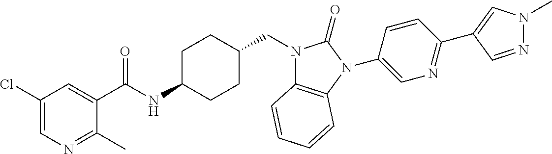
C1(Cl)=CN=C(C)C(C(NC2CCC(CN3C4=C(N(C5=CN=C(C6=CN(C)N=C6)C=C5)C3=O)C=CC=C4)CC2)=O)=C1
